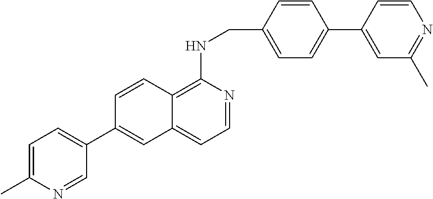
C12=C(NCC3=CC=C(C4=CC(C)=NC=C4)C=C3)N=CC=C1C=C(C1=CC=C(C)N=C1)C=C2
